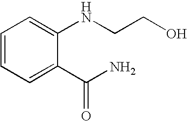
C1=CC=C(C(N)=O)C(NCCO)=C1
